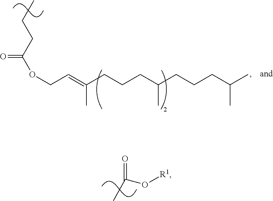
CCCC(OCC=C(CCCC(CCCC(C)C)C)C)=O.CC(O[R1])=O
